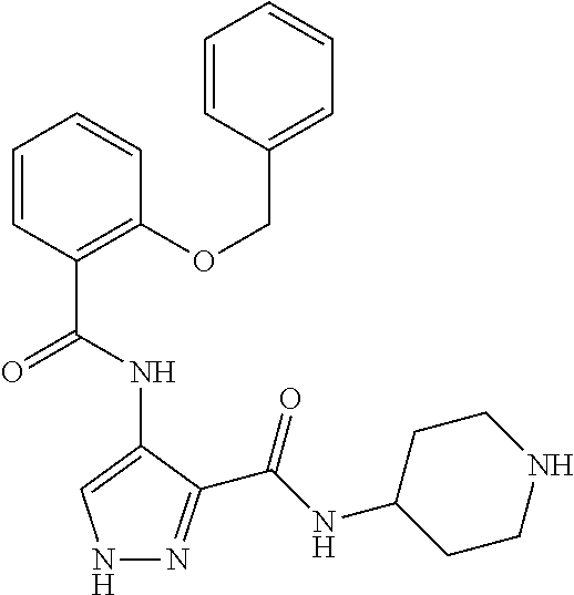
N1N=C(C(NC2CCNCC2)=O)C(NC(C2=C(OCC3=CC=CC=C3)C=CC=C2)=O)=C1
